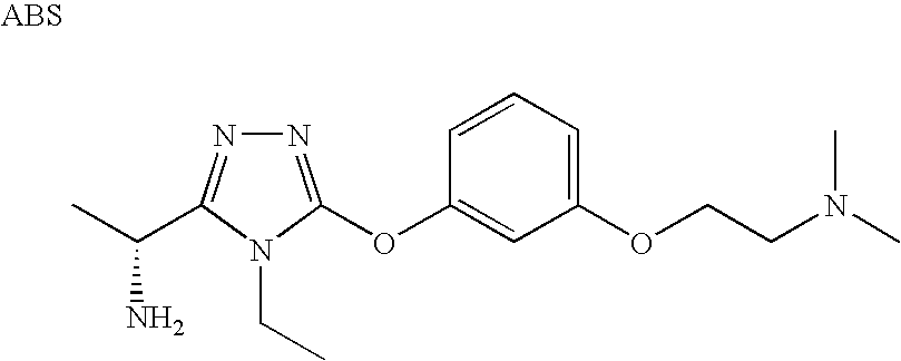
N1=C(OC2=CC(OCCN(C)C)=CC=C2)N(CC)C(C(C)N)=N1
